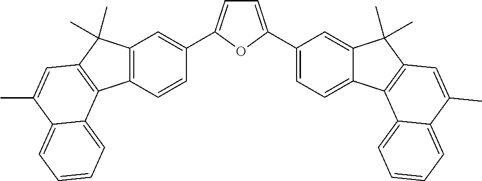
C1=C(C2=CC=C3C(=C2)C(C)(C)C2=C3C3=CC=CC=C3C(C)=C2)OC(C2=CC3=C(C=C2)C2=C(C3(C)C)C=C(C)C3=CC=CC=C23)=C1
